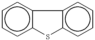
c1ccc2c(c1)-c1c(cccc1)S2
